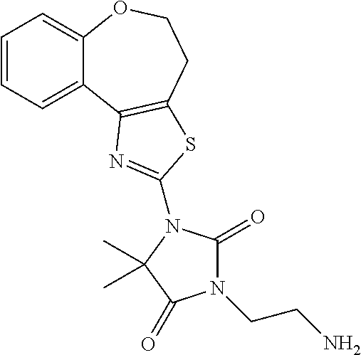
C1=CC=C2C(=C1)C1=C(CCO2)SC(N2C(=O)N(CCN)C(=O)C2(C)C)=N1
